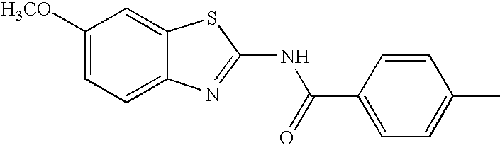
C1([H3CO])=CC=C2C(=C1)SC(NC(C1=CC=C(C)C=C1)=O)=N2
